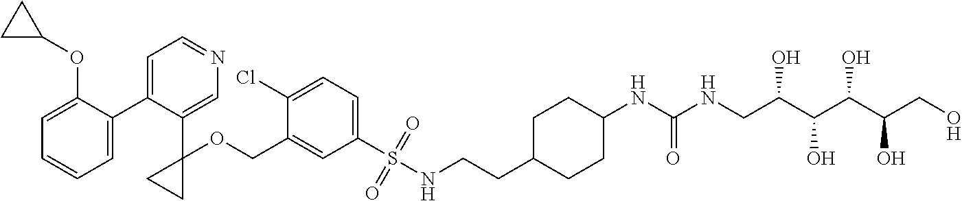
C1=C(C2=CC=NC=C2C2(OCC3=CC(S(=O)(=O)NCCC4CCC(NC(NCC(C(C(C(CO)O)O)O)O)=O)CC4)=CC=C3Cl)CC2)C(OC2CC2)=CC=C1
